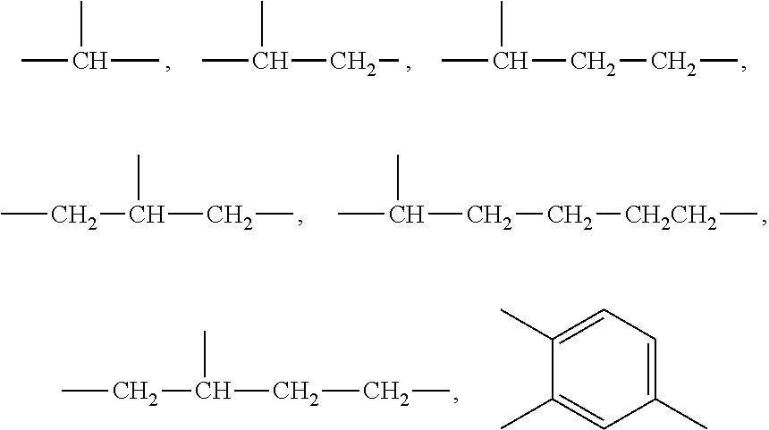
CC(C)C.CC(CC)C.CC(CCC)C.CCC(CC)C.CC(CC[CH2CH2]C)C.CCC(CCC)C.C1(C)=CC=C(C)C(C)=C1
